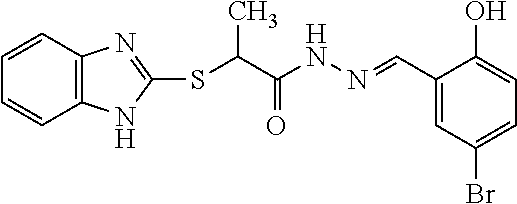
C12=C(C=CC=C1)N=C(SC(C(NN=CC1=CC(Br)=CC=C1O)=O)C)N2
